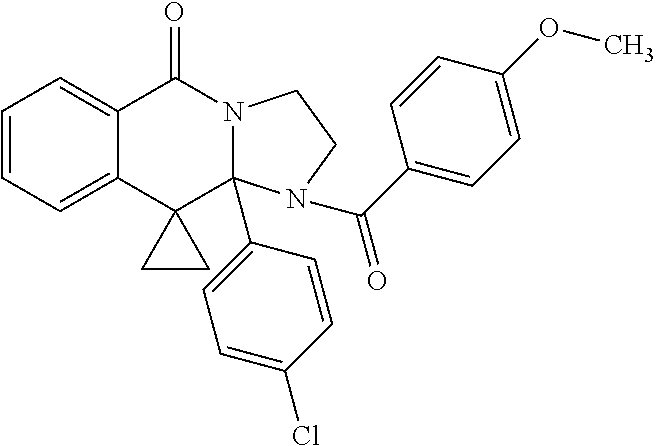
C1=CC=C2C(=C1)C(=O)N1CCN(C(C3=CC=C(OC)C=C3)=O)C1(C1=CC=C(Cl)C=C1)C21CC1
